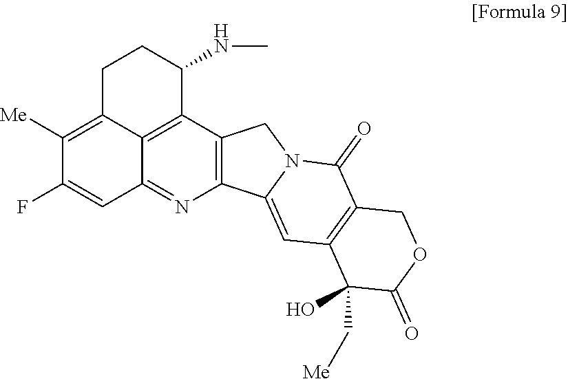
C12=C3C(=NC4=C1CN1C4=CC4=C(C1=O)COC(=O)C4(O)C[Me])C=C(F)C([Me])=C3CCC2NC
